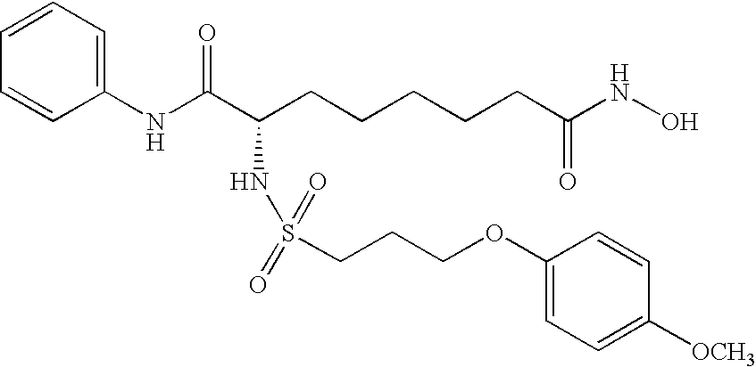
C1(NC(C(CCCCCC(NO)=O)NS(=O)(=O)CCCOC2=CC=C([OCH3])C=C2)=O)=CC=CC=C1
